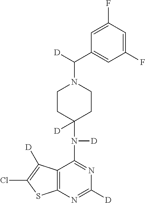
C12=C(N=C([D])N=C1N(C1([D])CCN(C([D])C3=CC(F)=CC(F)=C3)CC1)[D])SC(Cl)=C2[D]
